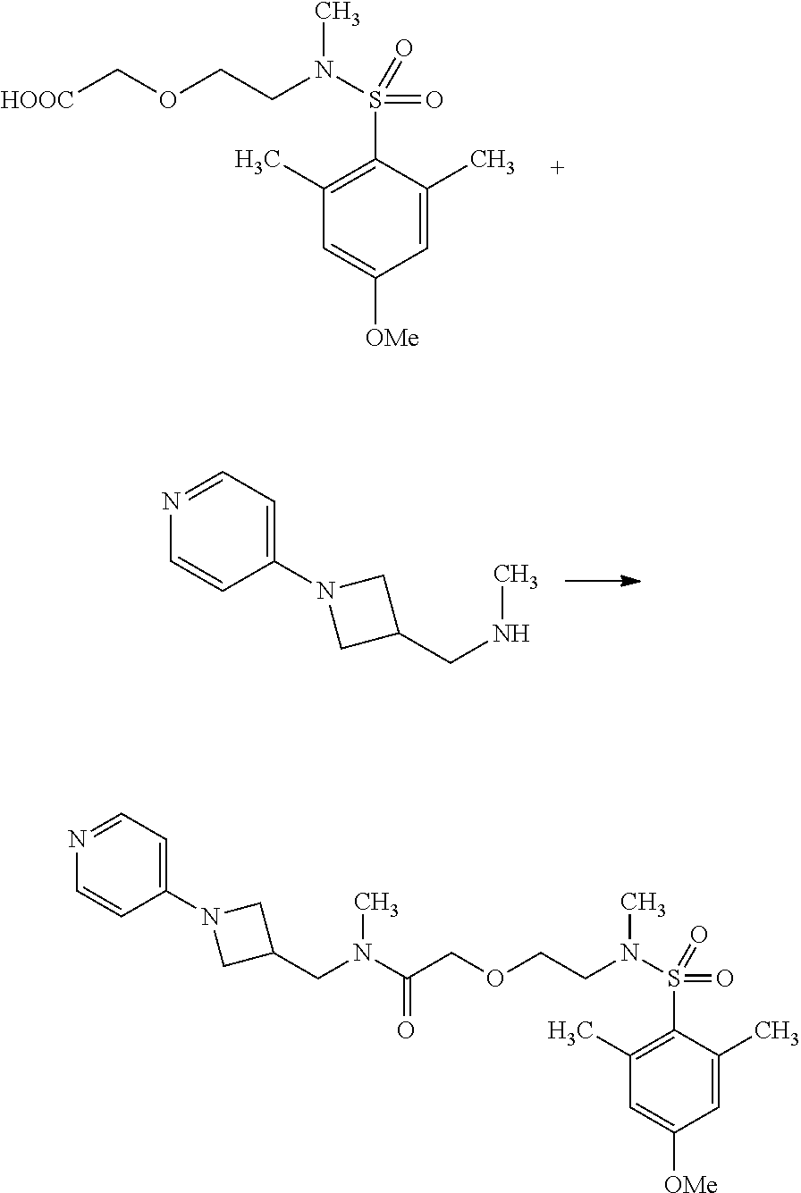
C1(C)=C(S(N(CCOC[HOOC])C)(=O)=O)C(C)=CC([OMe])=C1.N1=CC=C(N2CC(CNC)C2)C=C1.N1=CC=C(N2CC(CN(C(=O)COCCN(S(C3=C(C)C=C([OMe])C=C3C)(=O)=O)C)C)C2)C=C1
